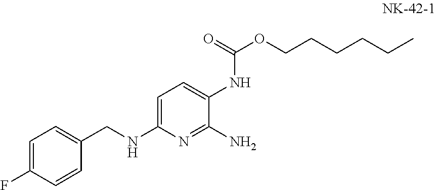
C(NC1=CC=C(NC(=O)OCCCCCC)C(N)=N1)C1=CC=C(F)C=C1
